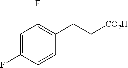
C1=C(F)C=CC(CC[CO2H])=C1F
